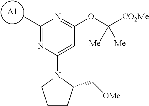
C1(C)=NC(N2C(C[OMe])CCC2)=CC(OC([CO2Me])([Me])[Me])=N1.[A1]
